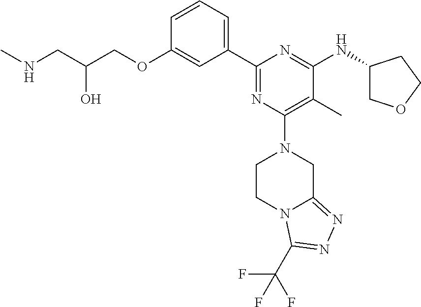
C1=CC=C(C2=NC(N3CCN4C(=NN=C4C(F)(F)F)C3)=C(C)C(NC3COCC3)=N2)C=C1OCC(CNC)O
